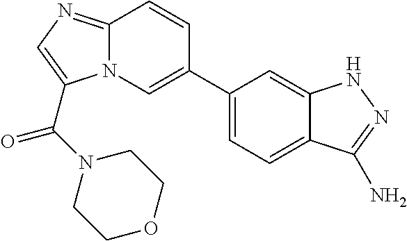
C12=NC=C(C(N3CCOCC3)=O)N1C=C(C1=CC=C3C(=C1)NN=C3N)C=C2
